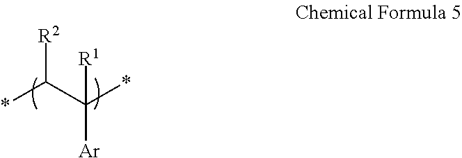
*C([R2])C(*)([R1])[Ar]
